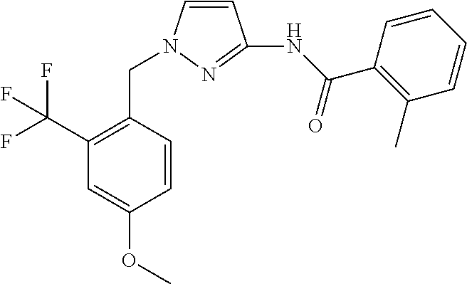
C1=CN(CC2=C(C(F)(F)F)C=C(OC)C=C2)N=C1NC(C1=C(C)C=CC=C1)=O
